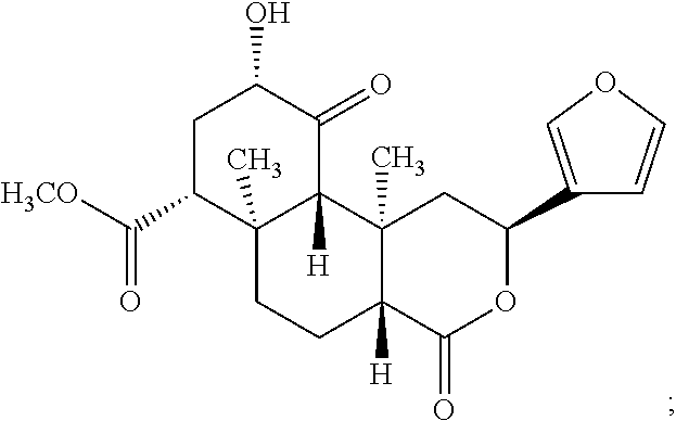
C12(C)CCC3([H])C(C)(C1([H])C(=O)C(O)CC2C([H3CO])=O)CC(C1=COC=C1)OC3=O
